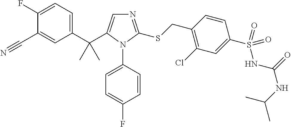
C1(C(C)(C)C2=CN=C(SCC3=C(Cl)C=C(S(=O)(NC(=O)NC(C)C)=O)C=C3)N2C2=CC=C(F)C=C2)=CC=C(F)C(C#N)=C1
